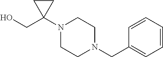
C1=CC=CC=C1CN1CCN(C2(CO)CC2)CC1
